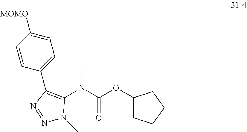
C1=C([MOMO])C=CC(C2=C(N(C(OC3CCCC3)=O)C)N(C)N=N2)=C1
